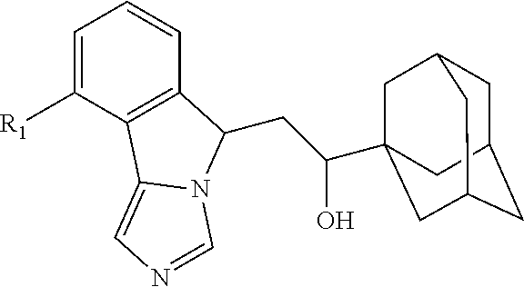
C1=C([R1])C2=C(C=C1)C(CC(O)C13CC4CC(CC(C1)C4)C3)N1C2=CN=C1
